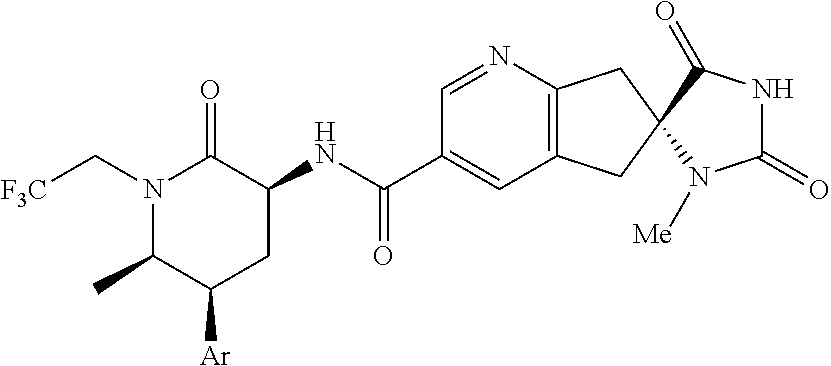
N1(C[F3C])C(C)C([Ar])CC(NC(C2=CC3=C(N=C2)CC2(C3)C(=O)NC(=O)N2[Me])=O)C1=O
